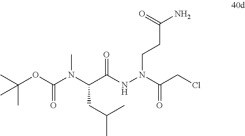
C(C(NN(CCC(N)=O)C(CCl)=O)=O)(N(C(OC(C)(C)C)=O)C)CC(C)C
